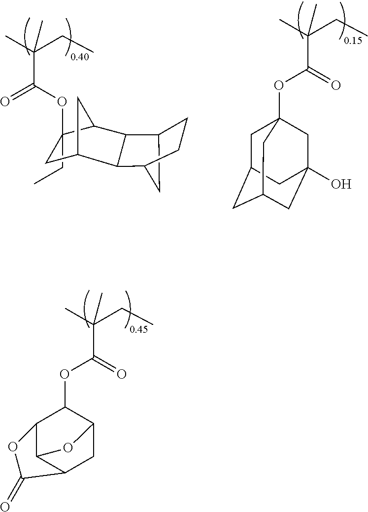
C1(OC(C(C)(CC)C)=O)(CC)C2CC(C1)C1C2C2CCC1C2.C1C2CC3CC(O)(CC1(OC(=O)C(C)(CC)C)C3)C2.C1(OC(=O)C(C)(CC)C)C2C3C(CC1O3)C(=O)O2
